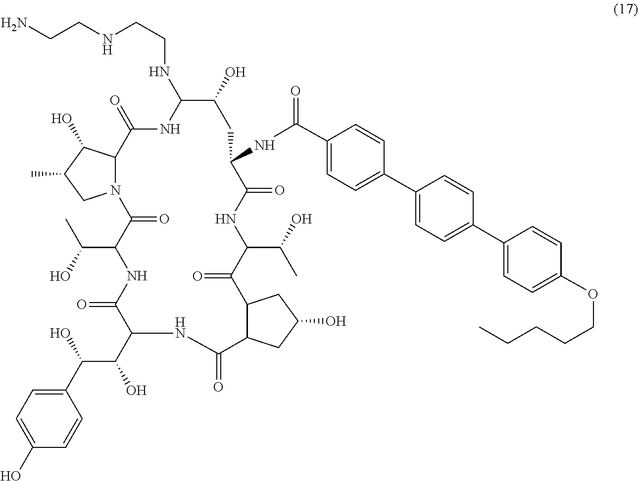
C1(C(=O)NC2C(=O)NC(C(C)O)C(=O)C3C(C(=O)NC(C(C(C4=CC=C(O)C=C4)O)O)C(=O)NC(C(O)C)C(=O)N4C(C(=O)NC(NCCNCCN)C(O)C2)C(O)C(C)C4)CC(O)C3)=CC=C(C2=CC=C(C3=CC=C(OCCCCC)C=C3)C=C2)C=C1
